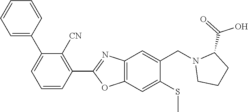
C1(C2=CC=CC=C2)=CC=CC(C2=NC3=C(O2)C=C(SC)C(CN2CCCC2C(=O)O)=C3)=C1[CN]
